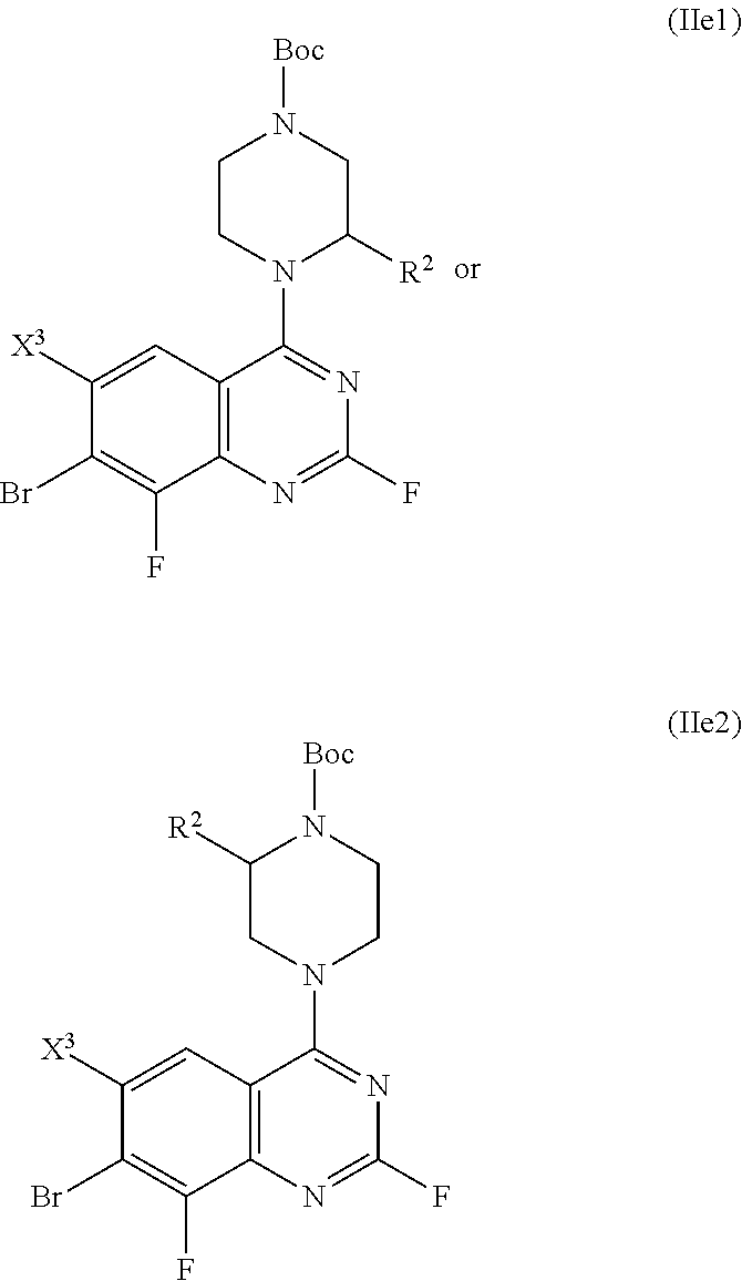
C1([X3])=CC2=C(C(F)=C1Br)N=C(F)N=C2N1CCN([Boc])CC1[R2].C1([X3])=CC2=C(C(F)=C1Br)N=C(F)N=C2N1CC([R2])N([Boc])CC1
